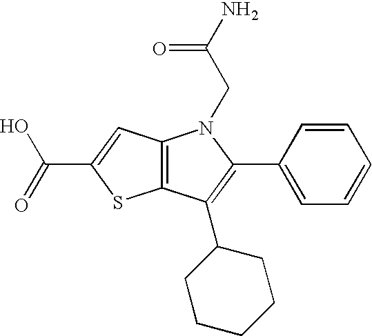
C12=C(C(C3CCCCC3)=C(C3=CC=CC=C3)N1CC(N)=O)SC(C(=O)O)=C2
